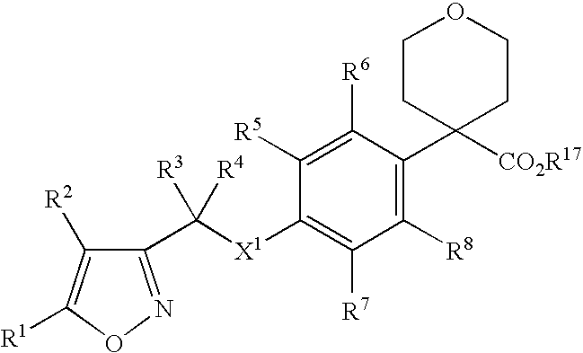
C1([R6])=C([R5])C([X1]C(C2=NOC([R1])=C2[R2])([R3])[R4])=C([R7])C([R8])=C1C1([CO2R17])CCOCC1
